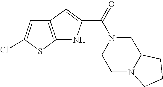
C12=C(SC(Cl)=C1)NC(C(=O)N1CCN3C(C1)CCC3)=C2
